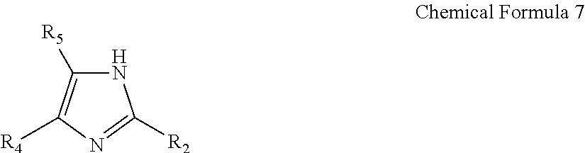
N1C([R5])=C([R4])N=C1[R2]
